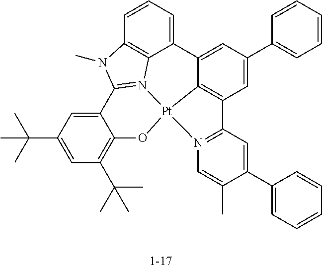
C1=C(C(C)(C)C)C=C2C(=C1C(C)(C)C)O[Pt]13N4=C2N(C)C2=C4C(=CC=C2)C2=CC(C4=CC=CC=C4)=CC(=C21)C1=N3C=C(C)C(C2=CC=CC=C2)=C1
